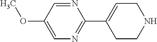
C1=C(OC)C=NC(C2=CCNCC2)=N1
